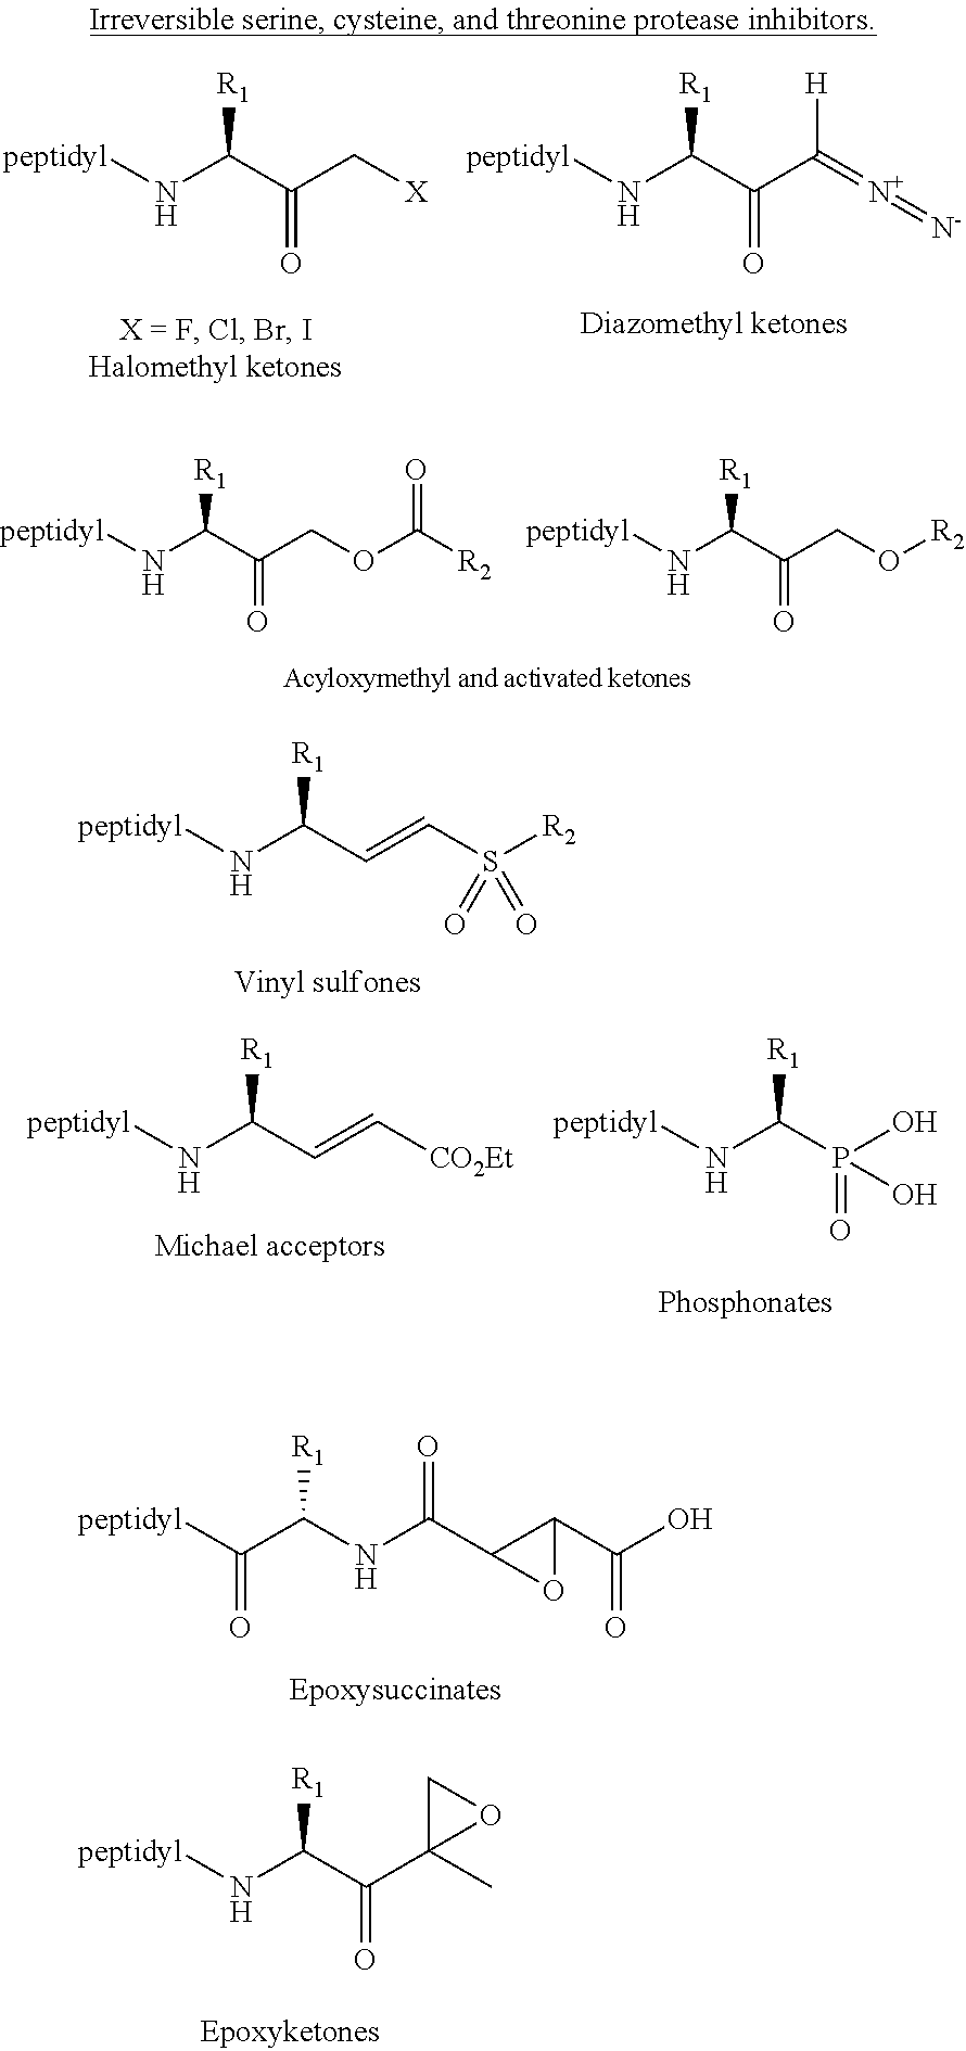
[peptidyl]NC(C(C[X])=O)[R1].[peptidyl]NC(C(C(=[N+]=[N-])[H])=O)[R1].[peptidyl]NC(C(COC([R2])=O)=O)[R1].[peptidyl]NC(C(CO[R2])=O)[R1].[peptidyl]NC(C=CS([R2])(=O)=O)[R1].[peptidyl]NC(C=C[CO2Et])[R1].[peptidyl]NC(P(O)(=O)O)[R1].[peptidyl]C(C(NC(C1C(C(O)=O)O1)=O)[R1])=O.[peptidyl]NC(C(C1(C)OC1)=O)[R1]
